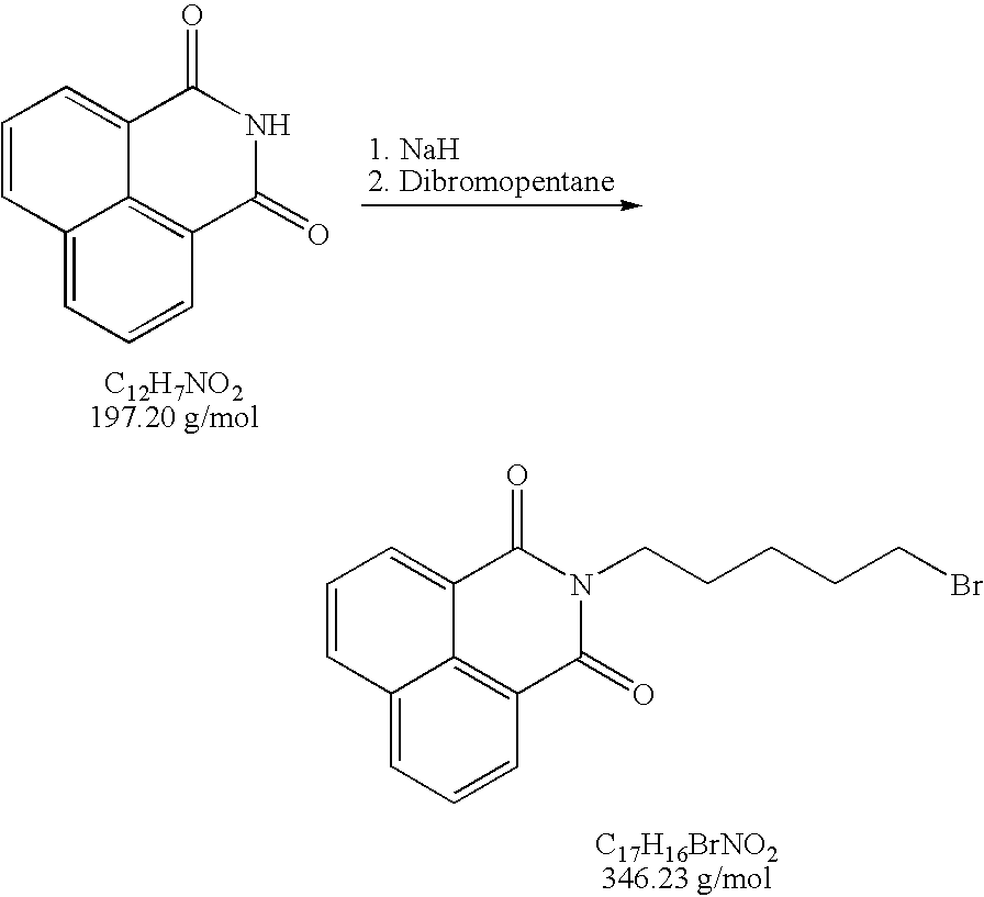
C12=CC=CC3=C1C(=CC=C2)C(=O)NC3=O.C12=CC=CC3=C1C(=CC=C2)C(=O)N(CCCCCBr)C3=O
